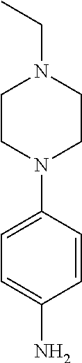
C1CN(C2=CC=C(N)C=C2)CCN1CC
